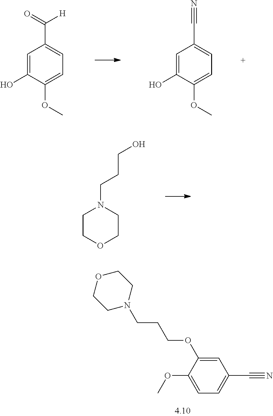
C1=C(O)C(OC)=CC=C1C(=O)[H].C1=C(O)C(OC)=CC=C1C#N.C1COCCN1CCCO.C1=C(OCCCN2CCOCC2)C(OC)=CC=C1C#N
